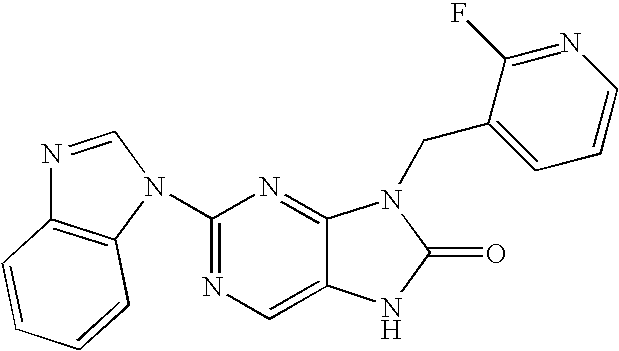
C12=CN=C(N3C4=C(N=C3)C=CC=C4)N=C1N(CC1=CC=CN=C1F)C(=O)N2
